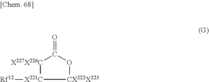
[X227X226C]1C(=O)O[CX222X223][X221C]1[Rf12]
